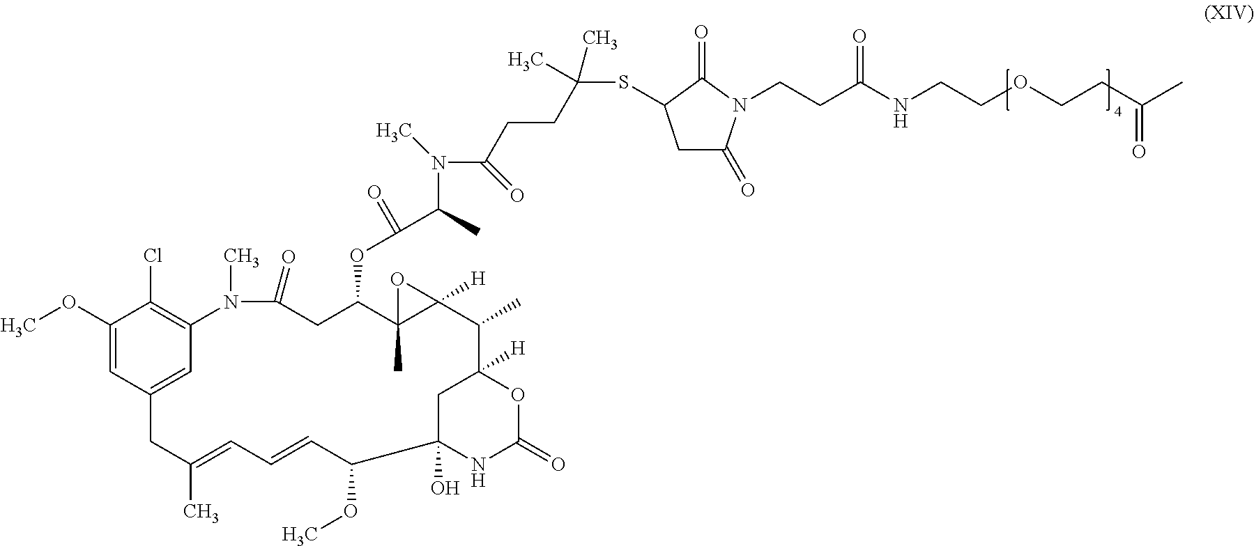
C1(OC)=CC2=CC(=C1Cl)N(C)C(=O)CC(OC(C(C)N(C(CCC(C)(C)SC1CC(=O)N(CCC(NCCOCCC(C)=O)=O)C1=O)=O)C)=O)C1(C)C([H])(O1)C(C)C1([H])CC(O)(C(OC)C=CC=C(C)C2)NC(=O)O1
